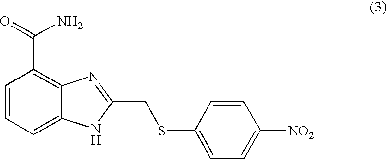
C1=CC=C2C(=C1C(=O)N)N=C(CSC1=CC=C([NO2])C=C1)[N H]2
